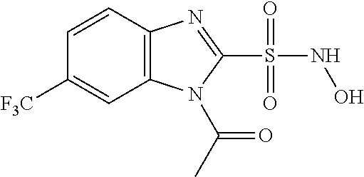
C1=CC2=C(C=C1[F3C])N(C(C)=O)C(S(=O)(=O)NO)=N2
